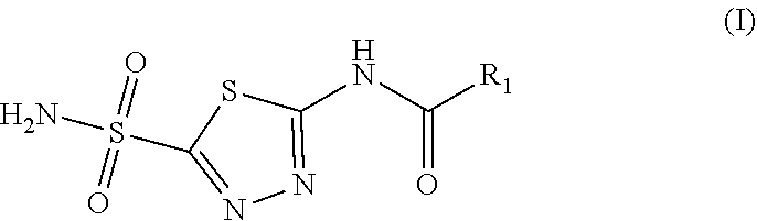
C1(S(=O)(=O)N)=NN=C(NC([R1])=O)S1
